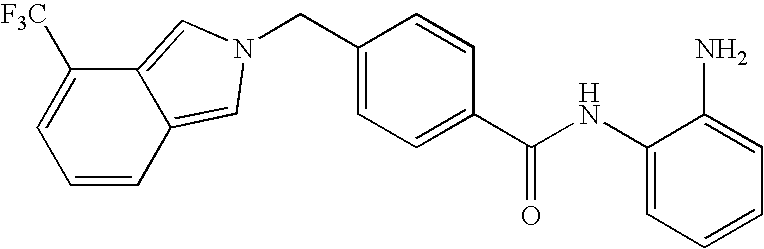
C1=C(NC(C2=CC=C(CN3C=C4C(=C3)C([F3C])=CC=C4)C=C2)=O)C(N)=CC=C1
